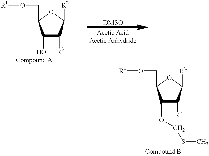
C1(O)C([R3])C([R2])OC1CO[R1].C1(OCSC)C([R3])C([R2])OC1CO[R1]
